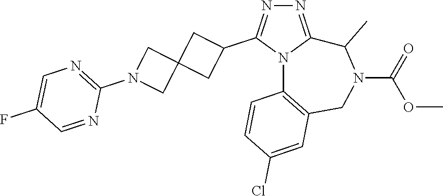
N1=C2N(C(C3CC4(C3)CN(C3=NC=C(F)C=N3)C4)=N1)C1=C(CN(C(OC)=O)C2C)C=C(Cl)C=C1
